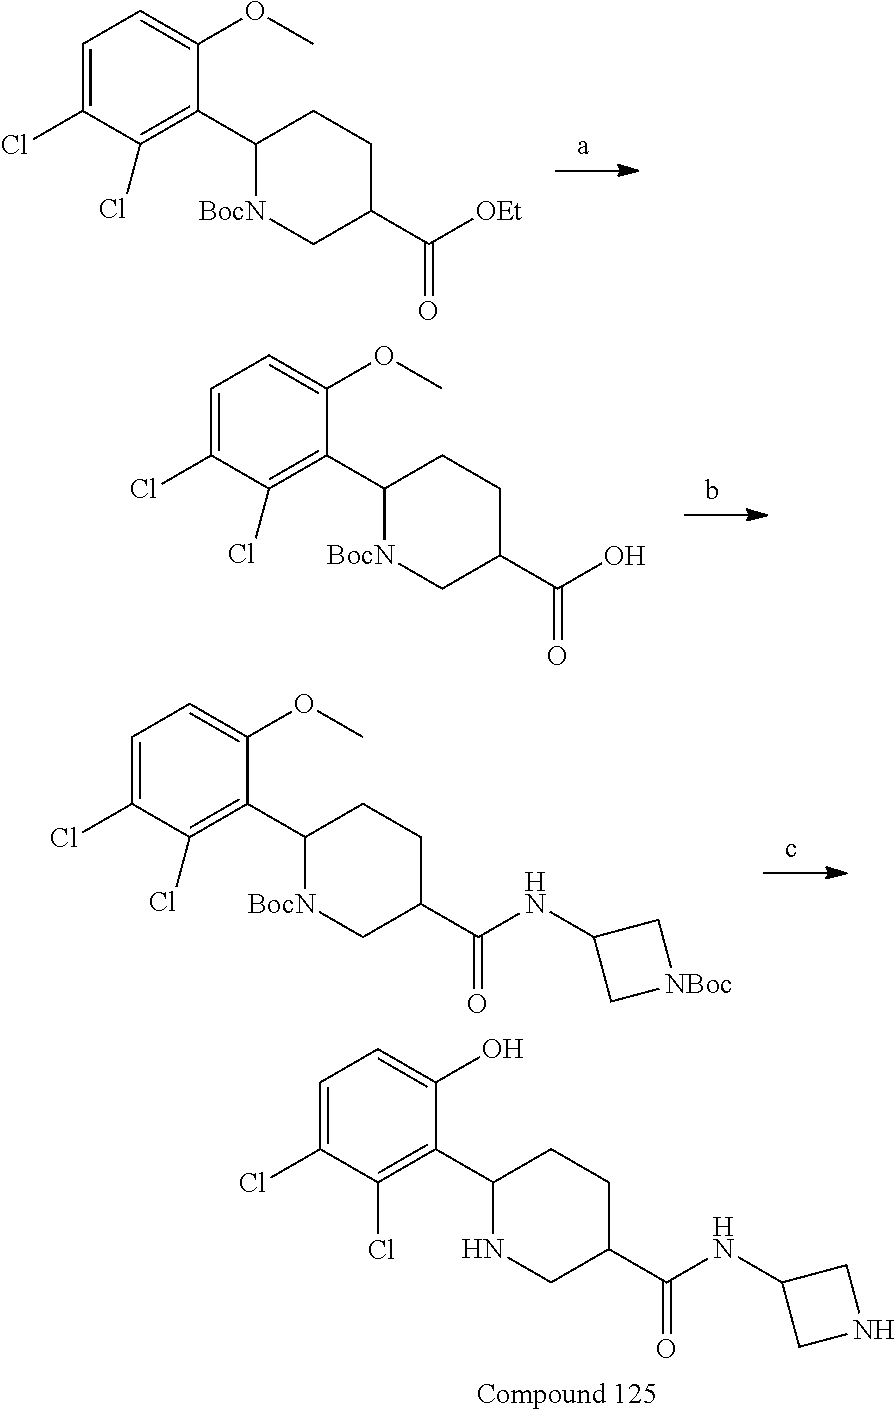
C1=C(Cl)C(Cl)=C(C2NCC(C(=O)NC3CNC3)CC2)C(O)=C1.C1=C(Cl)C(Cl)=C(C2[BocN]CC(C(=O)[OEt])CC2)C(OC)=C1.C1=C(Cl)C(Cl)=C(C2[BocN]CC(C(=O)O)CC2)C(OC)=C1.C1=C(Cl)C(Cl)=C(C2[BocN]CC(C(=O)NC3C[NBoc]C3)CC2)C(OC)=C1
